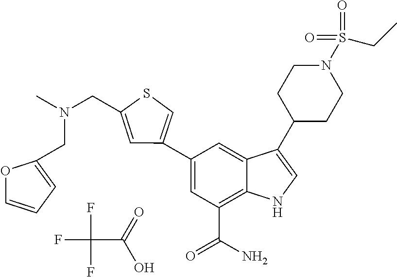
C1=C(C2=CSC(CN(C)CC3=CC=CO3)=C2)C=C2C(=C1C(N)=O)NC=C2C1CCN(S(CC)(=O)=O)CC1.FC(F)(F)C(=O)O
